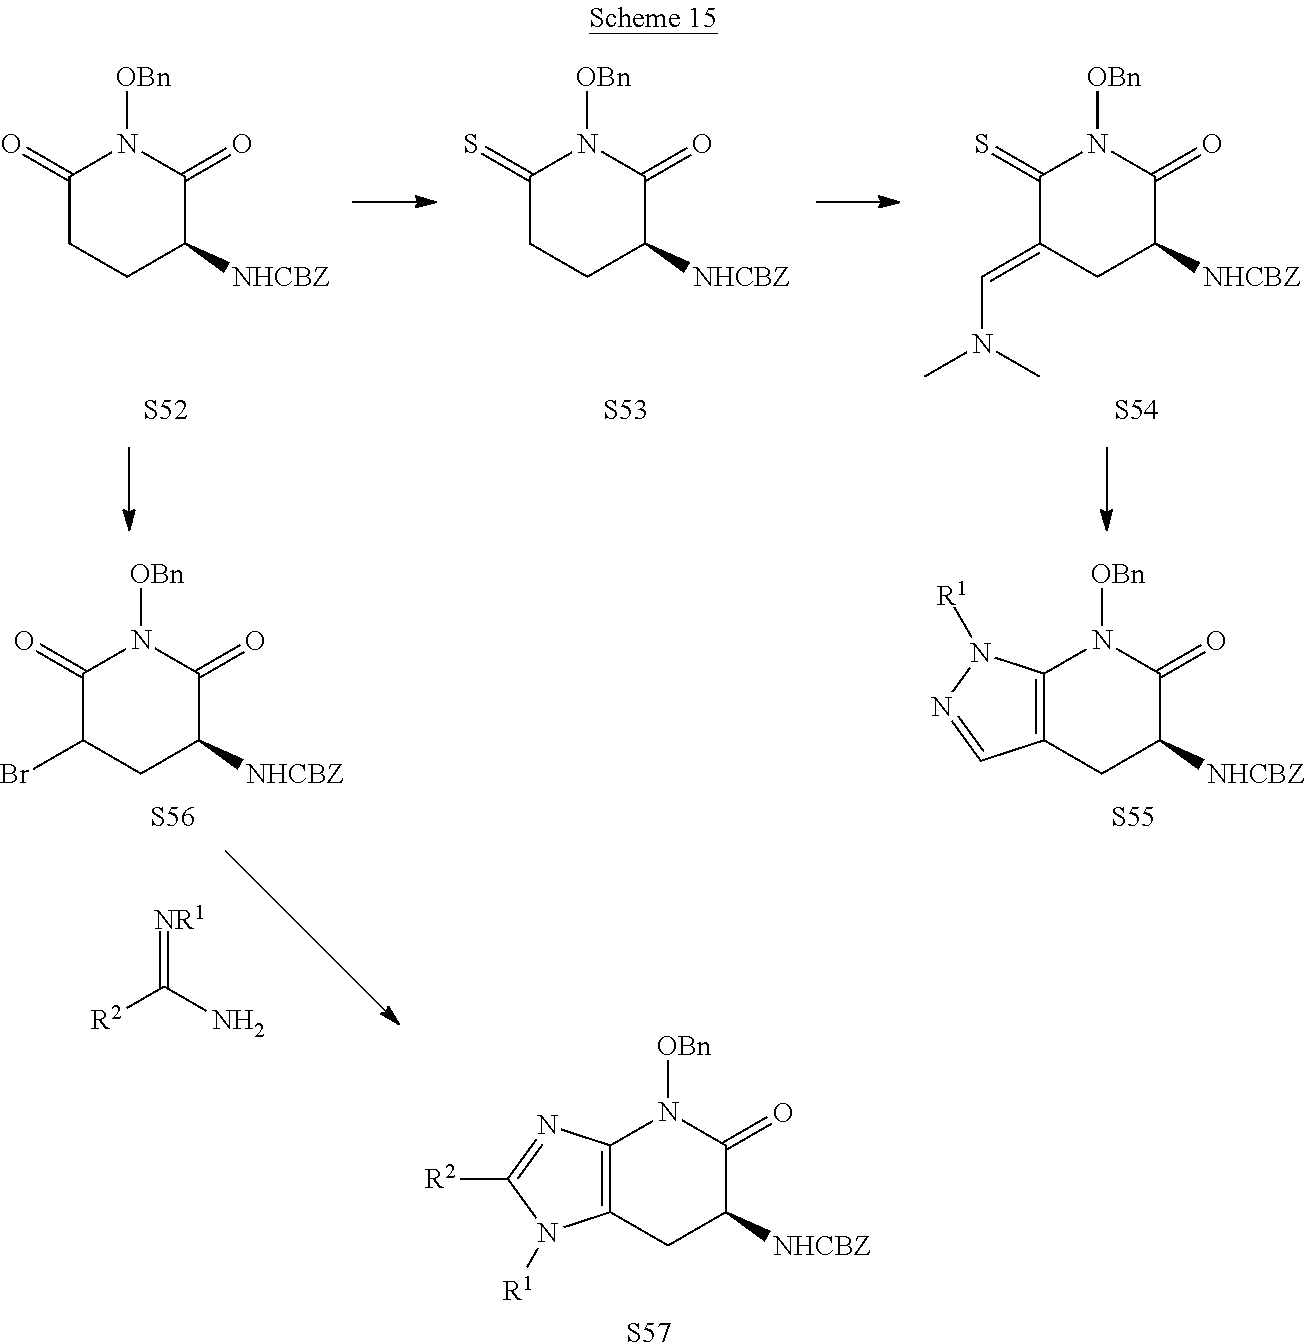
C1(=O)CCC([NHCBZ])C(=O)N1[OBn].[S52].C1(=S)CCC([NHCBZ])C(=O)N1[OBn].[S53].C1(=S)C(=CN(C)C)CC([NHCBZ])C(=O)N1[OBn].[S54].C1(=O)C(Br)CC([NHCBZ])C(=O)N1[OBn].[S56].C12=C(CC([NHCBZ])C(=O)N1[OBn])C=NN2[R1].[S55].[NR1]=C([R2])N.C12=C(CC([NHCBZ])C(=O)N1[OBn])N([R1])C([R2])=N2.[S57]
